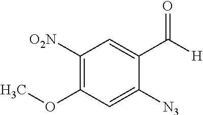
C1([O2N])=C(OC)C=C([N3])C(C([H])=O)=C1
